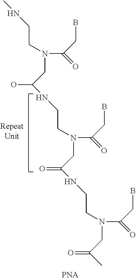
N(CCNC)(C(CB)=O)CC(NCCN(C(CB)=O)CC(NCCN(CC(C)=O)C(=O)CB)=O)O
